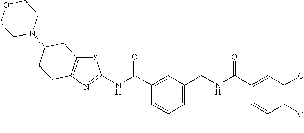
N(C(C1=CC(CNC(C2=CC(OC)=C(OC)C=C2)=O)=CC=C1)=O)C1=NC2=C(S1)CC(N1CCOCC1)CC2
